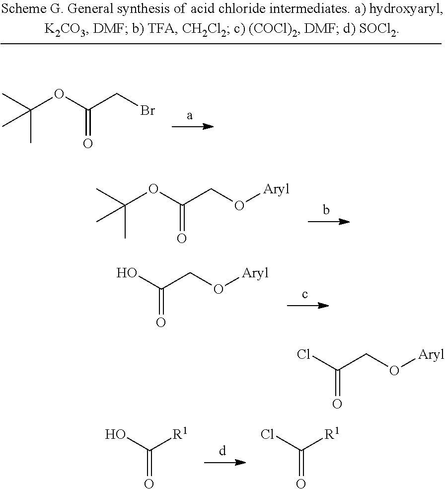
CC(OC(CBr)=O)(C)C.CC(OC(CO[Aryl])=O)(C)C.OC(CO[Aryl])=O.OC([R1])=O.ClC([R1])=O.ClC(CO[Aryl])=O
